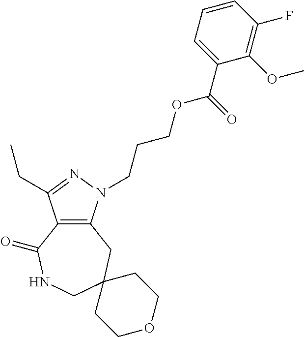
C12=C(N(CCCOC(C3=CC=CC(F)=C3OC)=O)N=C1CC)CC1(CNC2=O)CCOCC1
